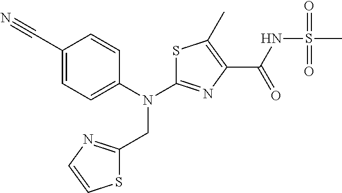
S1C(N(C2=CC=C(C#N)C=C2)CC2=NC=CS2)=NC(C(NS(C)(=O)=O)=O)=C1C
